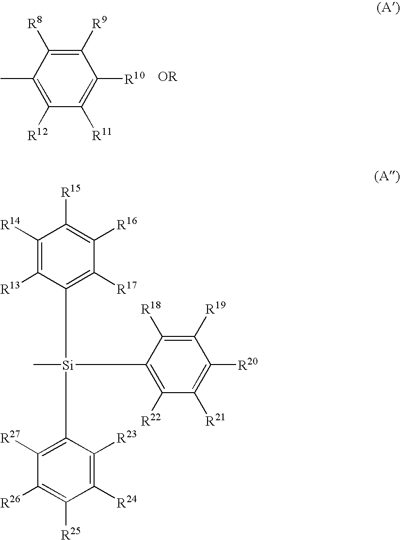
C1([R9])=C([R8])C(C)=C([R12])C([R11])=C1[R10].C1([R19])=C([R18])C([Si](C)(C2=C([R17])C([R16])=C([R15])C([R14])=C2[R13])C2=C([R27])C([R26])=C([R25])C([R24])=C2[R23])=C([R22])C([R21])=C1[R20]
